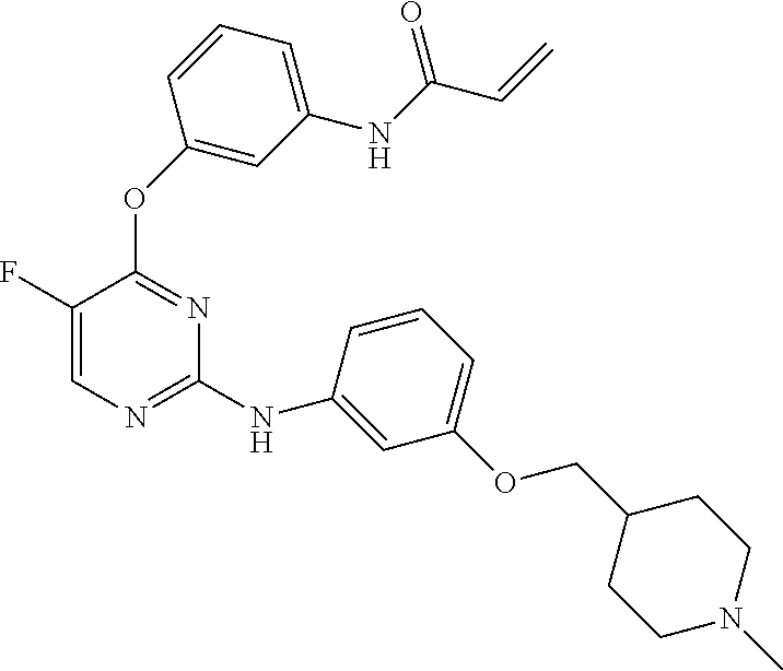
C1(OC2=CC(NC(C=C)=O)=CC=C2)=NC(NC2=CC(OCC3CCN(C)CC3)=CC=C2)=NC=C1F
